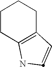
C1CC2=C(CC1)C=CN2
